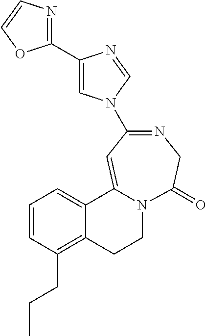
C1(C2=NC=CO2)=CN(C2=NCC(=O)N3CCC4=C(CCC)C=CC=C4C3=C2)C=N1
